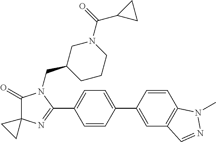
C1(=O)C2(N=C(C3=CC=C(C4=CC5=C(C=C4)N(C)N=C5)C=C3)N1CC1CCCN(C(=O)C3CC3)C1)CC2
